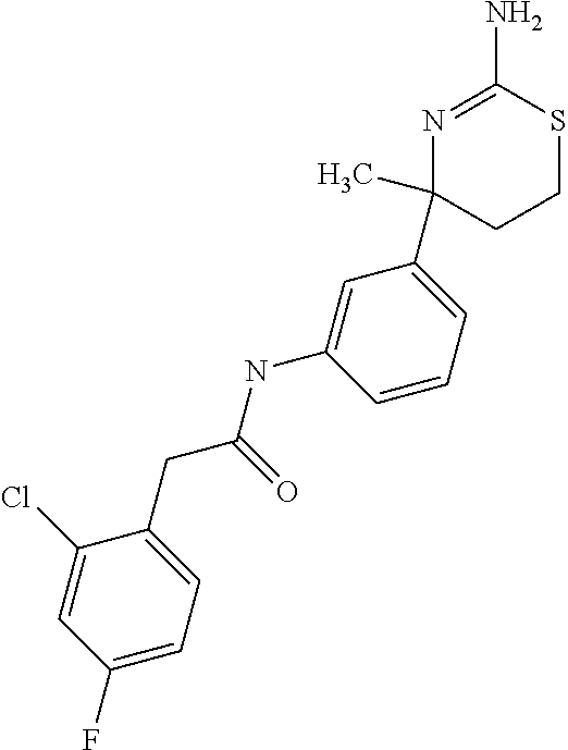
N1=C(N)SCCC1(C1=CC=CC(NC(=O)CC2=CC=C(F)C=C2Cl)=C1)C
